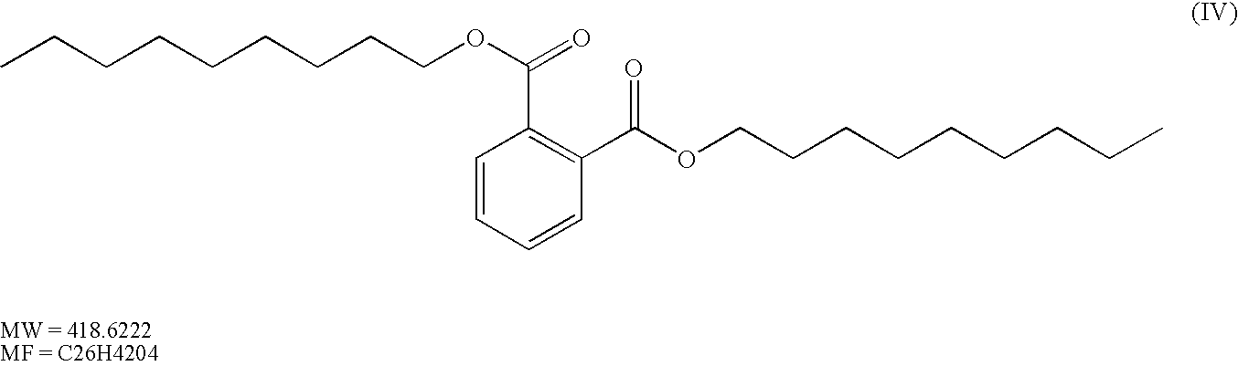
CCCCCCCCCOC(=O)C1=C(C(OCCCCCCCCC)=O)C=CC=C1
